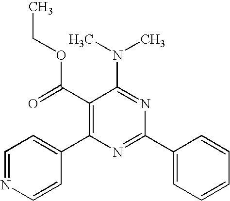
C1(C(=O)OCC)=C(C2=CC=NC=C2)N=C(C2=CC=CC=C2)N=C1N(C)C
